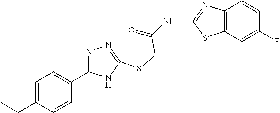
C1(NC(=O)CSC2=NN=C(C3=CC=C(CC)C=C3)N2)=NC2=C(S1)C=C(F)C=C2
